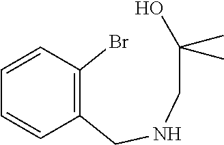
C1=CC(Br)=C(CNCC(C)(O)C)C=C1
